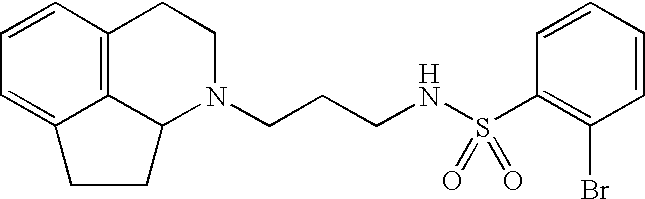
C12=C3C=CC=C1CCC2N(CCCNS(C1=C(Br)C=CC=C1)(=O)=O)CC3
